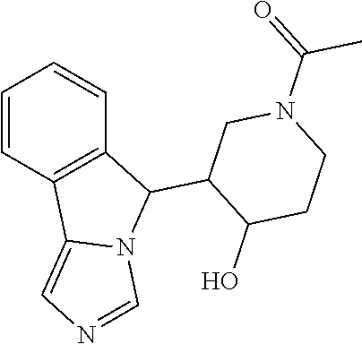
C1=CC2=C(C=C1)C(C1CN(C(=O)C)CCC1O)N1C2=CN=C1
